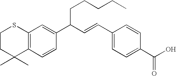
C1CC(C)(C)C2=C(S1)C=C(C(C=CC1=CC=C(C(O)=O)C=C1)CCCCC)C=C2
